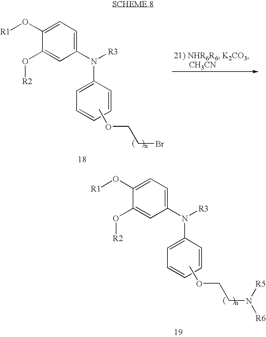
C1(O[R1])=CC=C(N(C2=CC=CC=C2)[R3])C=C1O[R2].COCCBr.C1(O[R1])=CC=C(N(C2=CC=CC=C2)[R3])C=C1O[R2].COCCN([R5])[R6]
